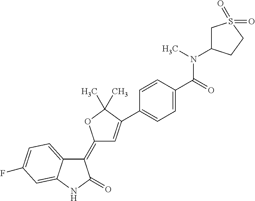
C1(=C2C=C(C3=CC=C(C(=O)N(C)C4CS(=O)(=O)CC4)C=C3)C(C)(C)O2)C2=CC=C(F)C=C2NC1=O
